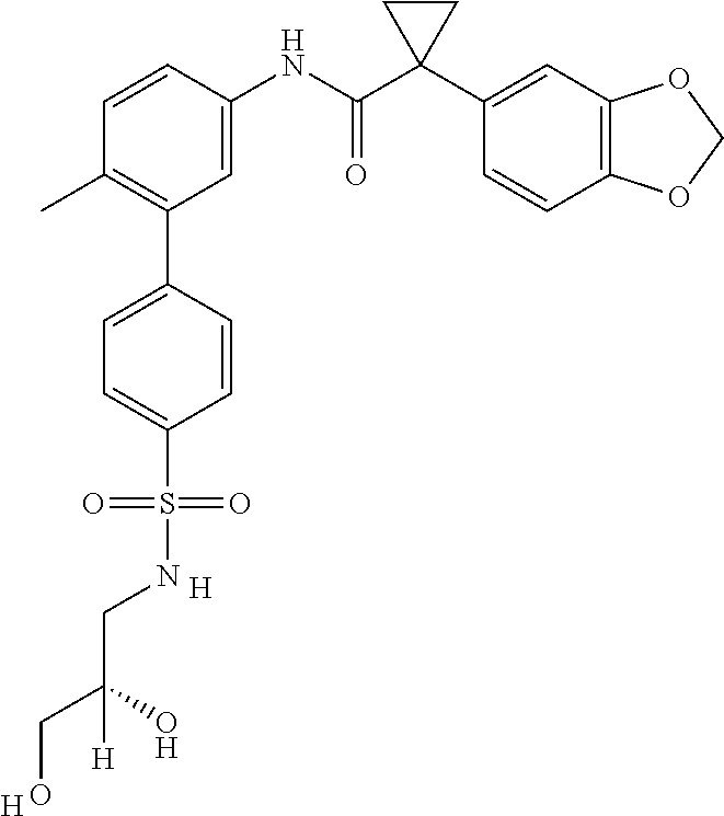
C1=C(NC(C2(C3=CC4=C(C=C3)OCO4)CC2)=O)C=CC(C)=C1C1=CC=C(S(=O)(=O)NCC(CO)(O)[H])C=C1.[H].[H]
